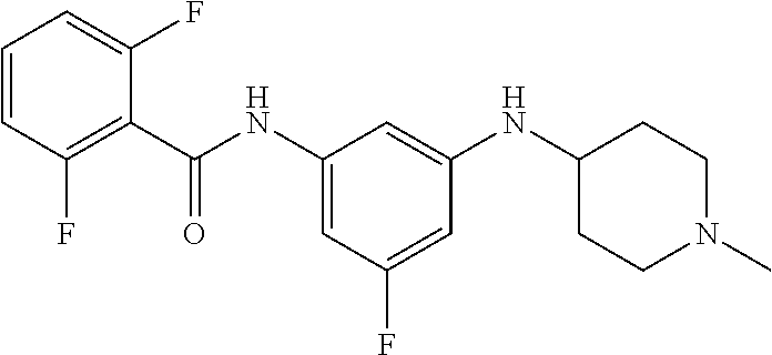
C1(C(NC2=CC(F)=CC(NC3CCN(C)CC3)=C2)=O)=C(F)C=CC=C1F
